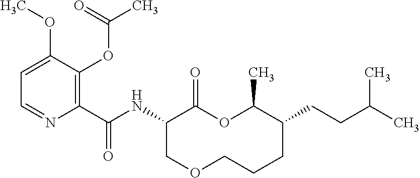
C1(C(NC2C(=O)OC(C)C(CCC(C)C)CCCOC2)=O)=C(OC(C)=O)C(OC)=CC=N1
